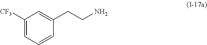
C1([CF3])=CC=CC(CCN)=C1
